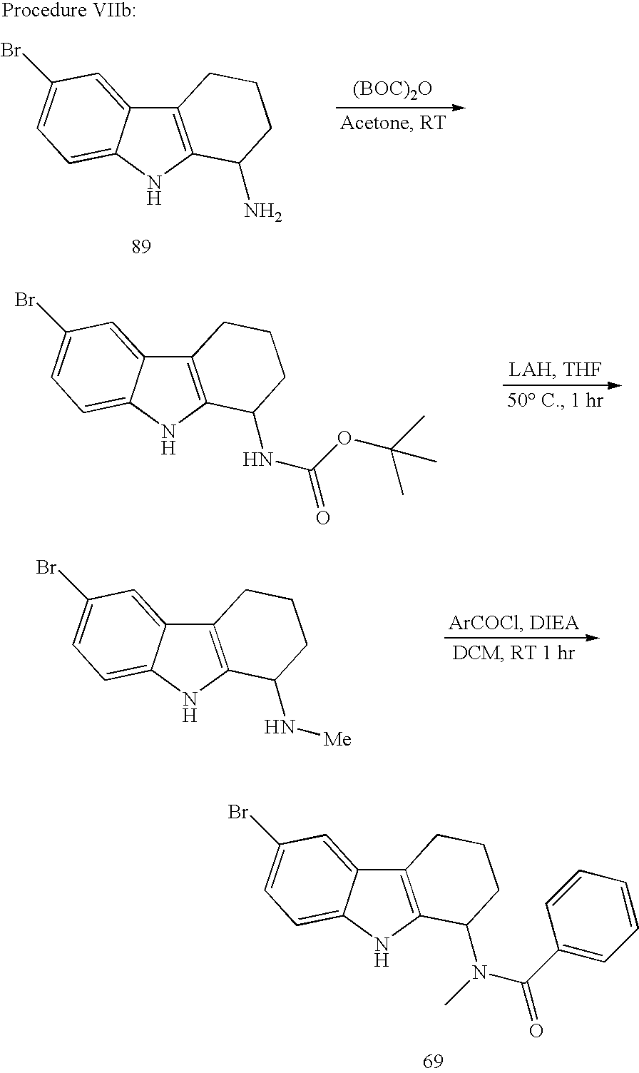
C12=C(NC3=CC=C(Br)C=C13)C(N(C(C1=CC=CC=C1)=O)C)CCC2.C12=C(NC3=CC=C(Br)C=C13)C(N)CCC2.[(BOC)2O].C12=C(NC3=CC=C(Br)C=C13)C(NC(OC(C)(C)C)=O)CCC2.C12=C(NC3=CC=C(Br)C=C13)C(N[Me])CCC2
